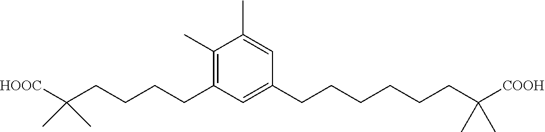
C1(C)=CC(CCCCCCC(C)(C)[COOH])=CC(CCCCC(C)(C)[HOOC])=C1C
